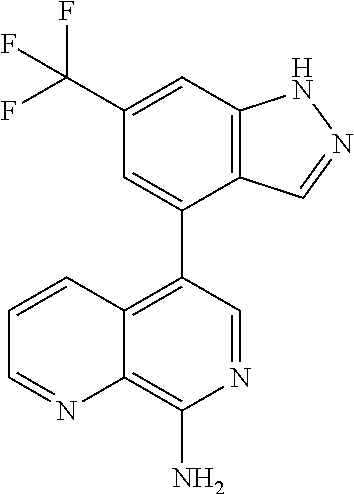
C12=C(C=C(C(F)(F)F)C=C1C1=C3C(=C(N)N=C1)N=CC=C3)NN=C2
